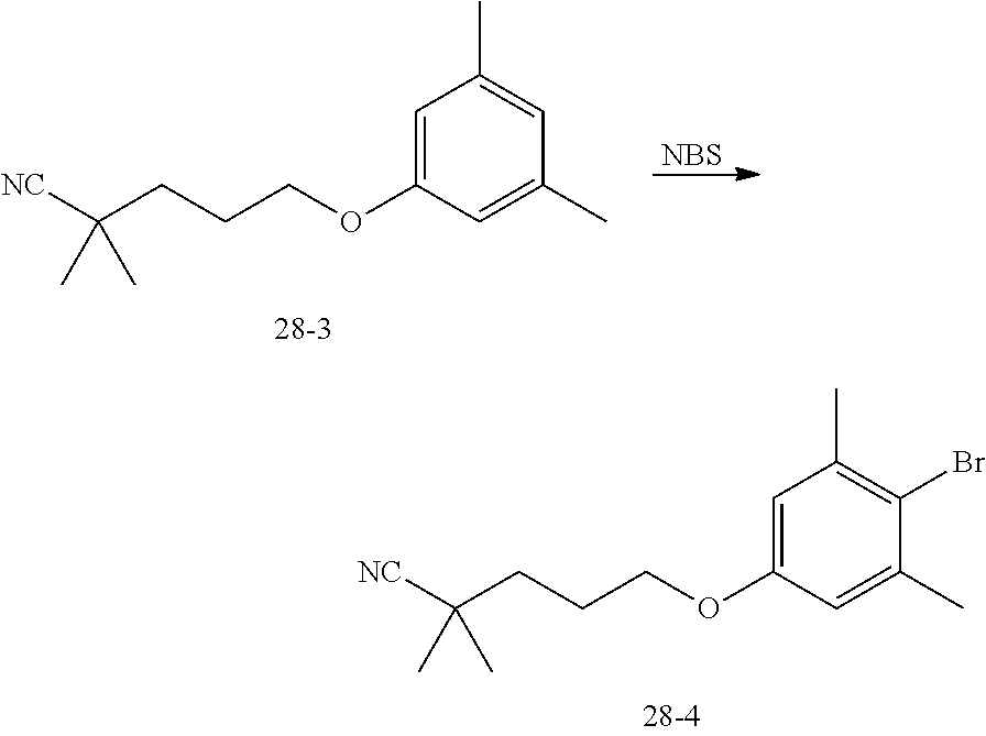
C1=C(OCCCC([NC])(C)C)C=C(C)C(Br)=C1C.C1=C(OCCCC([NC])(C)C)C=C(C)C=C1C.[NBS]
